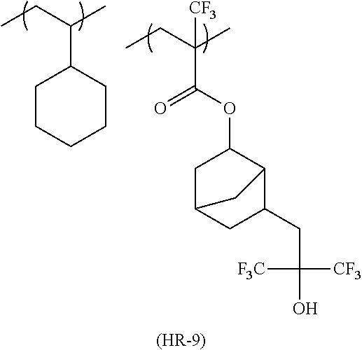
C(C1CCCCC1)(CC)C.C(C(OC1CC2CC(CC(O)([CF3])[F3C])C1C2)=O)(CC)(C)[CF3].[(HR-9)]
